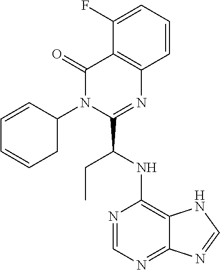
C1=CC(N2C(=O)C3=C(N=C2C(NC2=C4C(=NC=N2)N=CN4)CC)C=CC=C3F)CC=C1
